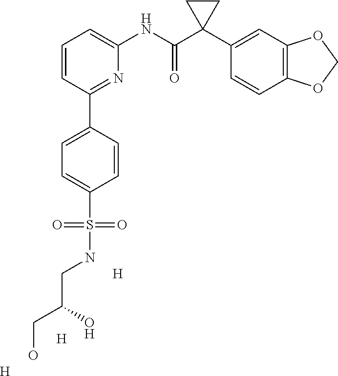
C1=CC=C(NC(C2(C3=CC4=C(C=C3)OCO4)CC2)=O)N=C1C1=CC=C(S(NCC(CO)O)(=O)=O)C=C1.[H].[H].[H]
